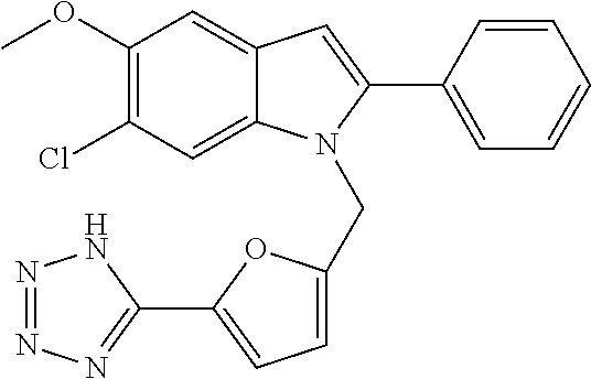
C1(OC)=C(Cl)C=C2C(=C1)C=C(C1=CC=CC=C1)N2CC1=CC=C(C2=NN=NN2)O1
